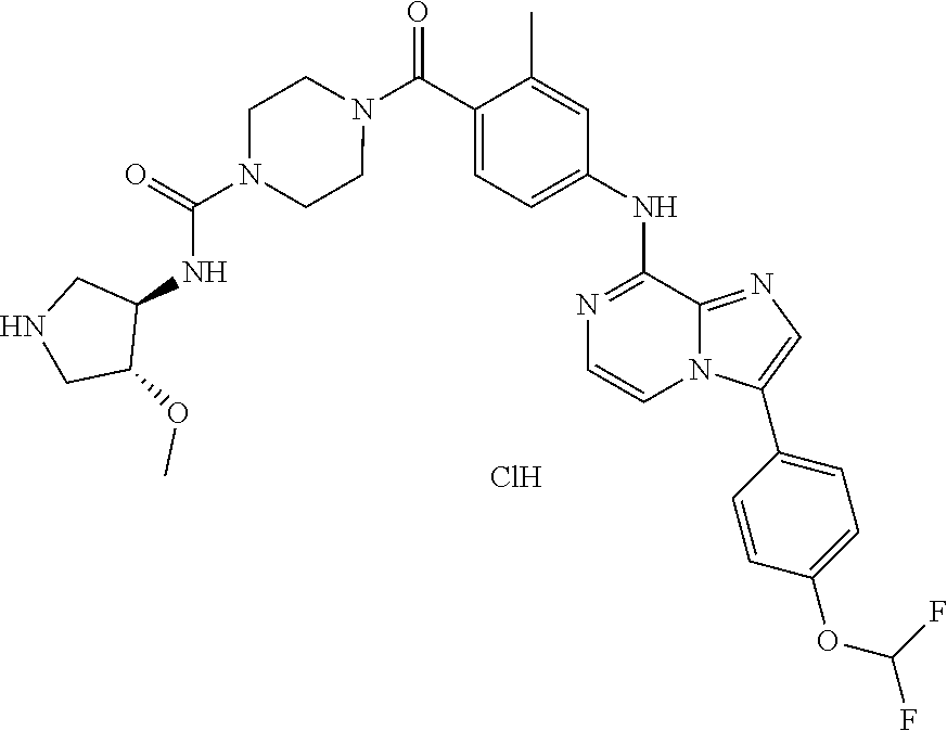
N1=C(NC2=CC=C(C(=O)N3CCN(C(NC4CNCC4OC)=O)CC3)C(C)=C2)C2=NC=C(C3=CC=C(OC(F)F)C=C3)N2C=C1.Cl
